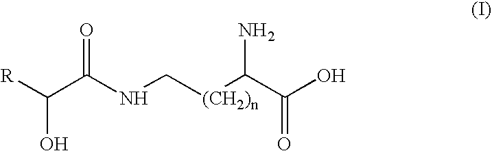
[R]C(O)C(NC[(CH2)n]C(N)C(O)=O)=O
